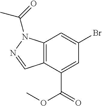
C12=C(C(C(=O)OC)=CC(Br)=C1)C=NN2C(C)=O
